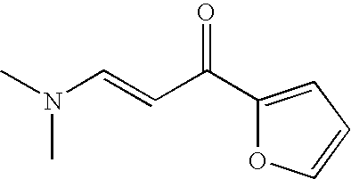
CN(C=CC(C1=CC=CO1)=O)C
